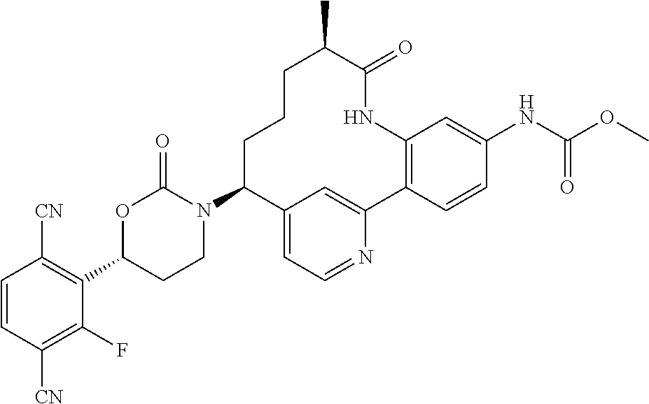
C1=CC([CN])=C(F)C(C2CCN(C3C4=CC=NC(=C4)C4=C(C=C(NC(=O)OC)C=C4)NC(=O)C(C)CCC3)C(=O)O2)=C1[CN]
